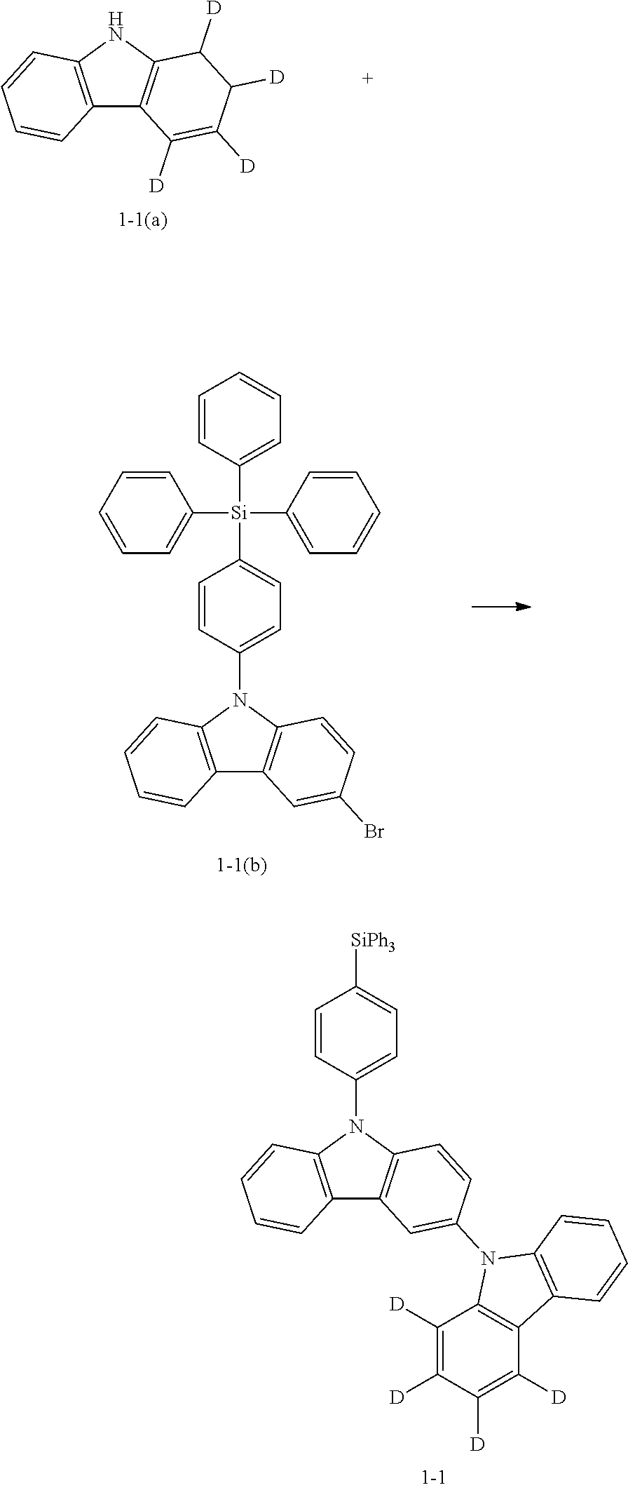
C12=C(NC3=C1C=CC=C3)C([D])C([D])C([D])=C2[D].C1=CC([Si](C2=CC=CC=C2)(C2=CC=C(N3C4=C(C5=C3C=CC(Br)=C5)C=CC=C4)C=C2)C2=CC=CC=C2)=CC=C1.C1([D])=C([D])C2=C(C3=C(N2C2=CC4=C(N(C5=CC=C([SiPh3])C=C5)C5=C4C=CC=C5)C=C2)C=CC=C3)C([D])=C1[D]
